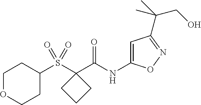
C1=C(NC(C2(S(C3CCOCC3)(=O)=O)CCC2)=O)ON=C1C(C)(CO)C
